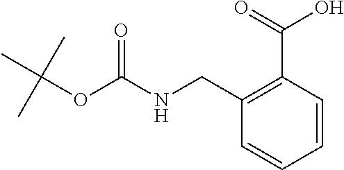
C1=CC=CC(C(=O)O)=C1CNC(OC(C)(C)C)=O
